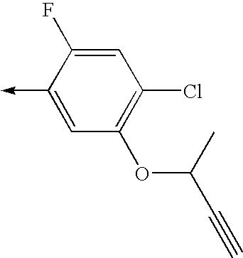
C1(->C)=CC(OC(C#C)C)=C(Cl)C=C1F
